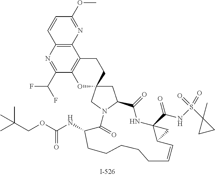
C1=CC2=C(N=C1OC)C1=C(C(C(F)F)=N2)OC2(CC1)CC1N(C2)C(=O)C(NC(OCC(C)(C)C)=O)CCCCCC=CC2C(C(NS(C3(C)CC3)(=O)=O)=O)(NC1=O)C2
